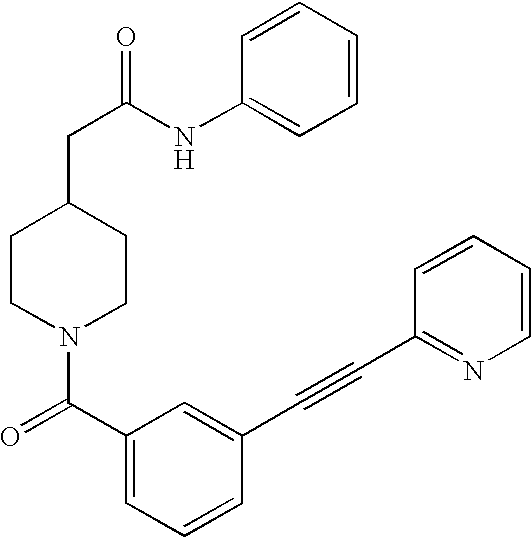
C1=CC=CC(NC(CC2CCN(C(C3=CC=CC(C#CC4=NC=CC=C4)=C3)=O)CC2)=O)=C1
